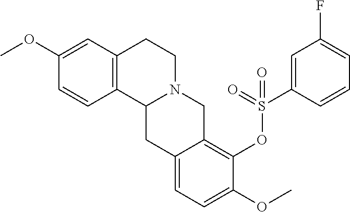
O(C1=CC2=C(C=C1)C1N(CC2)CC2=C(OS(C3=CC(F)=CC=C3)(=O)=O)C(OC)=CC=C2C1)C
